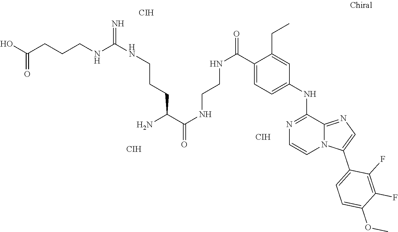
C(CNC(=O)C(N)CCCNC(NCCCC(O)=O)=N)NC(C1=CC=C(NC2=NC=CN3C2=NC=C3C2=CC=C(OC)C(F)=C2F)C=C1CC)=O.[CIH].[CIH].[CIH]
